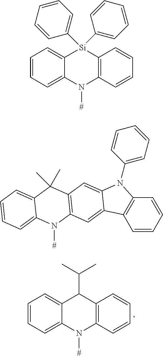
C1=CC=C2C(=C1)C(C(C)C)C1=C(N2[#])C=CC=C1.C1=CC=C2C(=C1)[Si](C1=CC=CC=C1)(C1=CC=CC=C1)C1=C(N2[#])C=CC=C1.C1=CC=CC2=C1C1=CC3=C(C=C1N2C1=CC=CC=C1)C(C)(C)C1=CC=CC=C1N3[#]
